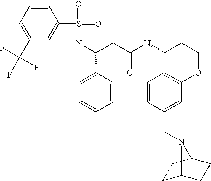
C1(C(NS(=O)(=O)C2=CC(C(F)(F)F)=CC=C2)CC(NC2C3=C(OCC2)C=C(CN2C4CCC2CC4)C=C3)=O)=CC=CC=C1
